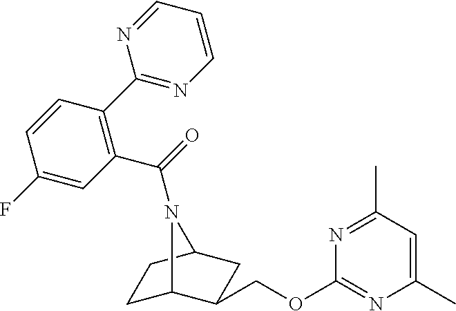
C1C2C(COC3=NC(C)=CC(C)=N3)CC(C1)N2C(=O)C1=C(C2=NC=CC=N2)C=CC(F)=C1
